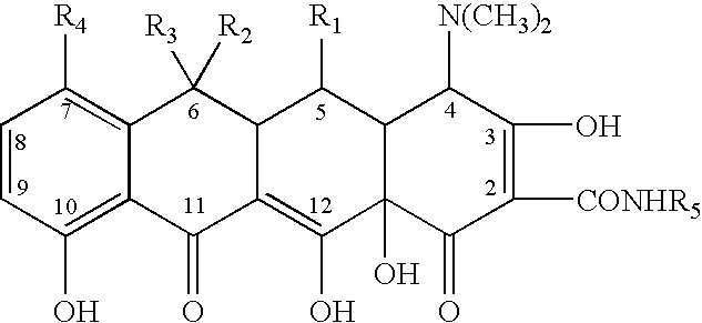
C1=CC(O)=C2C(=C1[R4])C([R3])([R2])C1C(=C(O)C3(O)C(C1[R1])C([N(CH3)2])C(O)=C([CONHR5])C3=O)C2=O
